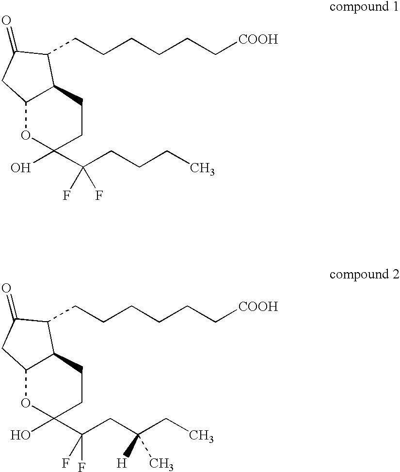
C1CC2C(OC1(O)C(CCCC)(F)F)CC(=O)C2CCCCCC[COOH].C1CC2C(OC1(O)C(CC(CC)([H])C)(F)F)CC(=O)C2CCCCCC[COOH]
